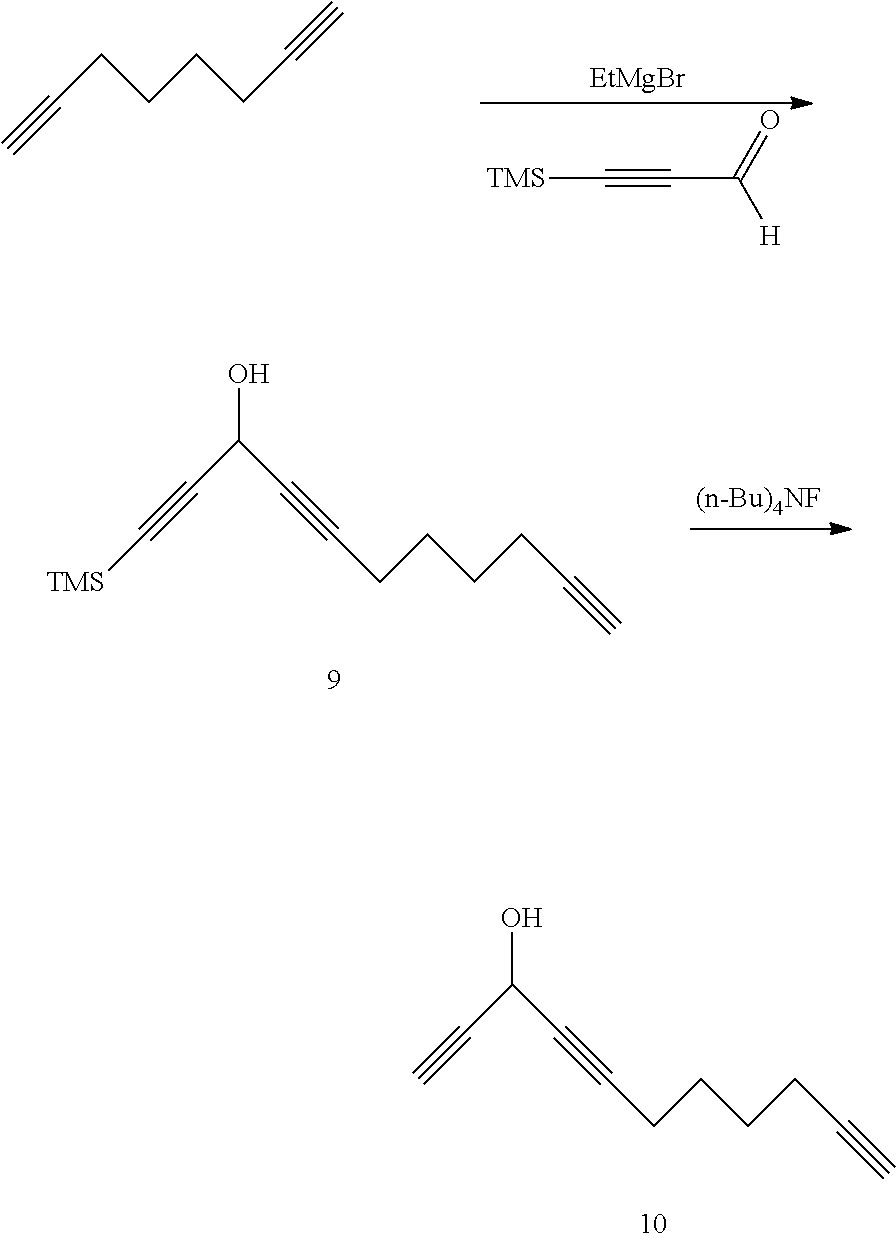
C(#CC(C#CCCCCC#C)O)[TMS].C#CC(C#CCCCCC#C)O.C#CCCCCC#C.[EtMgBr].[TMS]C#CC([H])=O
